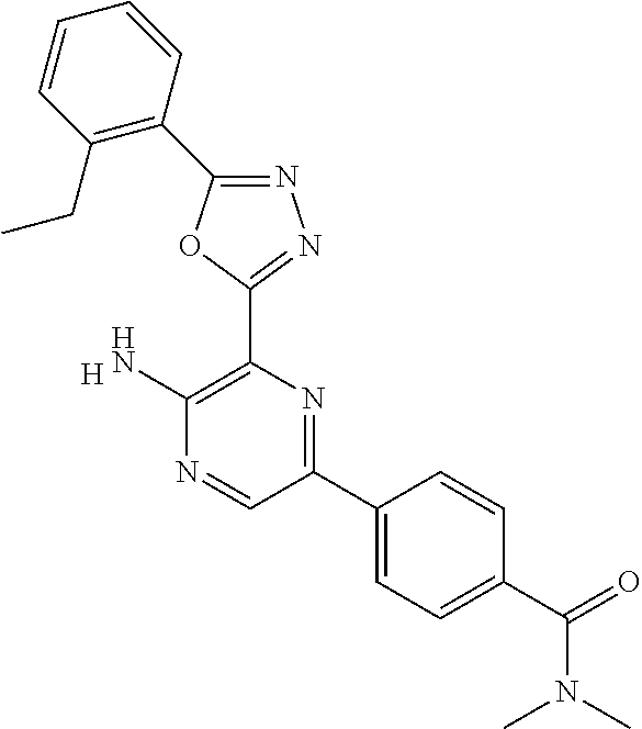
[H].C1(N)=C(C2=NN=C(C3=C(CC)C=CC=C3)O2)N=C(C2=CC=C(C(N(C)C)=O)C=C2)C=N1
